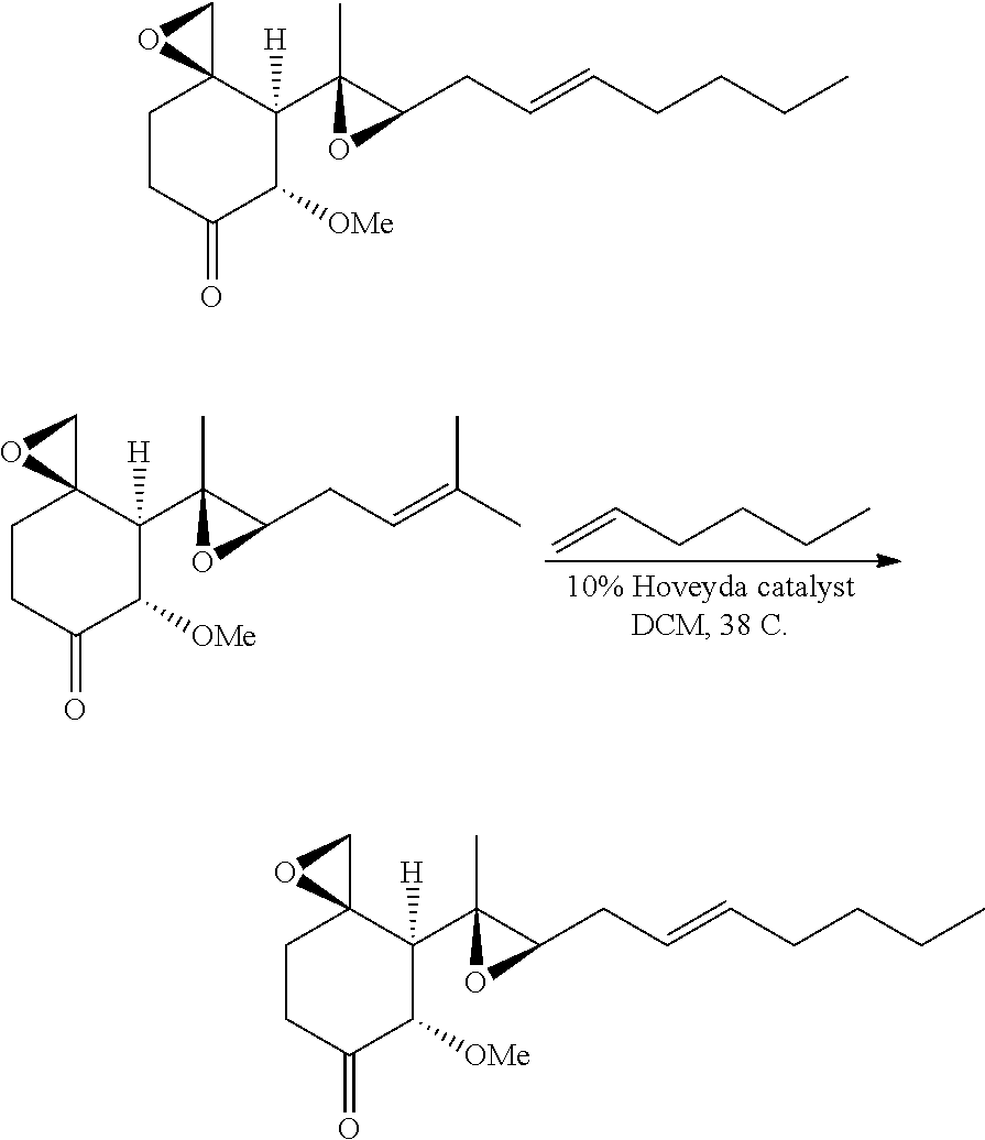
C=CCCCC.C1CC(=O)C([OMe])C(C2(C)C(CC=C(C)C)O2)([H])C12CO2.C1CC(=O)C([OMe])C(C2(C)C(CC=CCCCC)O2)([H])C12CO2.C1CC(=O)C([OMe])C(C2(C)C(CC=CCCCC)O2)([H])C12CO2
